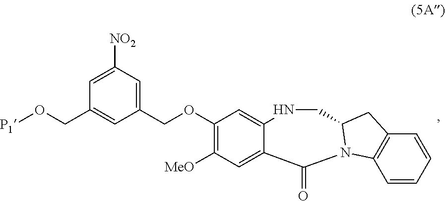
C(C1=CC([NO2])=CC(CO[P1])=C1)OC1=C([MeO])C=C2C(=C1)NCC1N(C2=O)C2=C(C=CC=C2)C1
